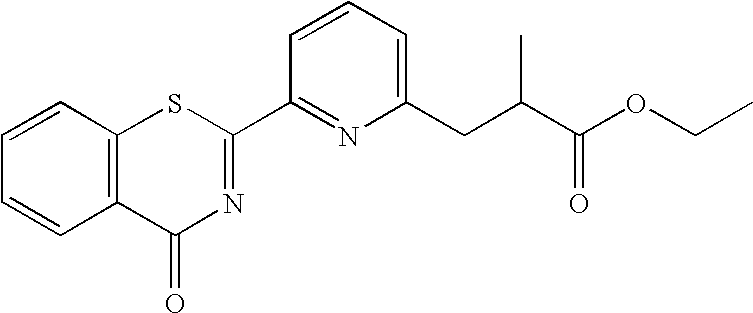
C1(C2=NC(CC(C(=O)OCC)C)=CC=C2)=NC(=O)C2=C(S1)C=CC=C2
